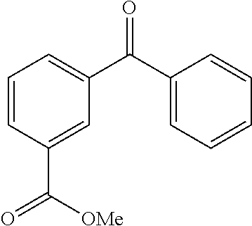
C1=CC(C([OMe])=O)=CC(C(C2=CC=CC=C2)=O)=C1
